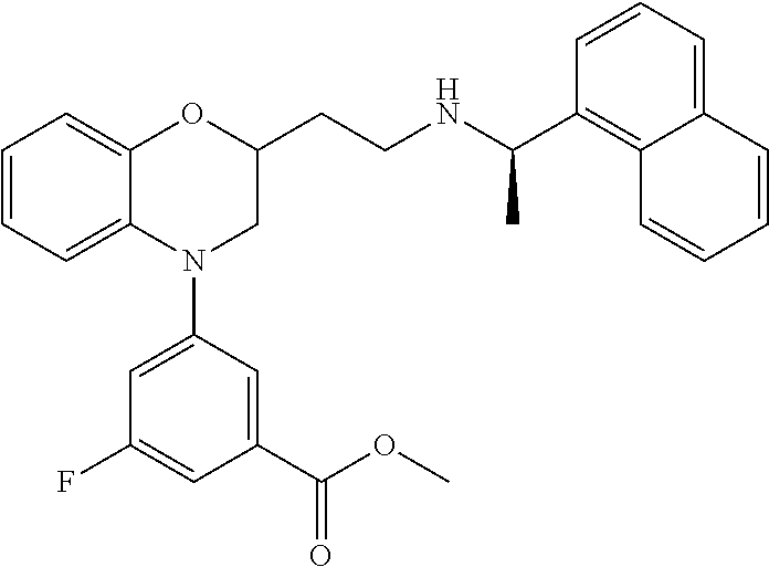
C1=CC=C2C(=C1)OC(CCNC(C1=C3C(=CC=C1)C=CC=C3)C)CN2C1=CC(F)=CC(C(OC)=O)=C1
